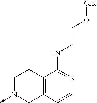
C1N(->C)CC2=C(C1)C(NCCOC)=NC=C2
